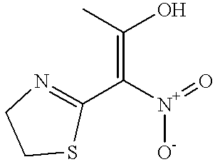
C(=C(C1=NCCS1)[N+](=O)[O-])(C)O
